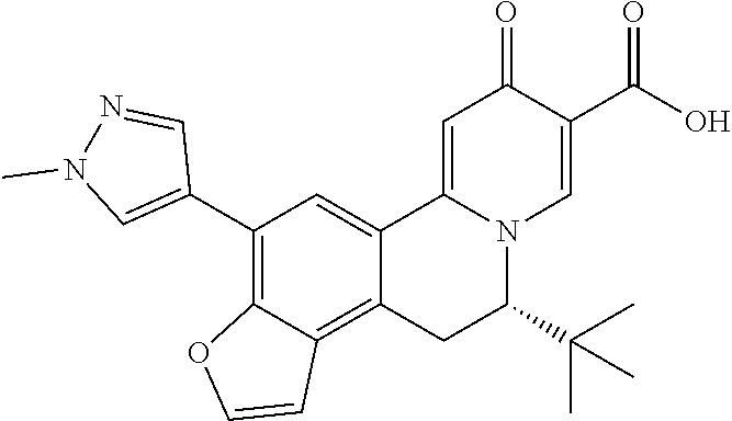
C12=CC(C3=CN(C)N=C3)=C3C(=C1CC(C(C)(C)C)N1C2=CC(=O)C(C(O)=O)=C1)C=CO3
